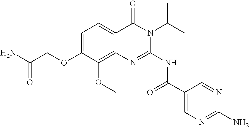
C1=C(OCC(N)=O)C(OC)=C2C(=C1)C(=O)N(C(C)C)C(NC(C1=CN=C(N)N=C1)=O)=N2
